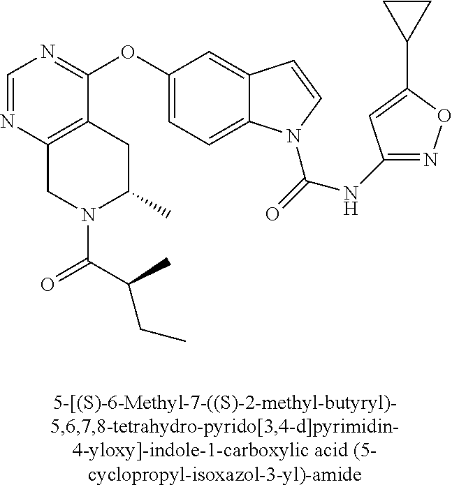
C1=NC2=C(C(OC3=CC=C4C(=C3)C=CN4C(=O)NC3=NOC(C4CC4)=C3)=N1)CC(C)N(C(C(C)CC)=O)C2
